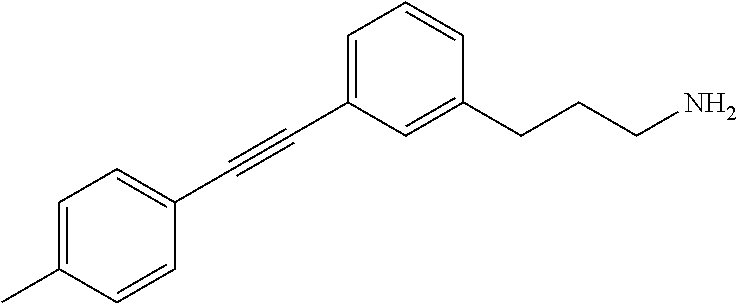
C1(C#CC2=CC=CC(CCCN)=C2)=CC=C(C)C=C1
